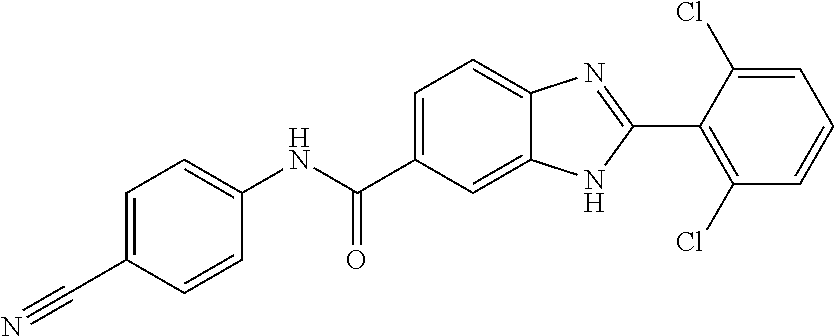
C1(NC(C2=CC=C3C(=C2)NC(C2=C(Cl)C=CC=C2Cl)=N3)=O)=CC=C(C#N)C=C1
